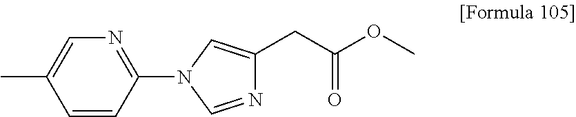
C1=C(C)C=CC(N2C=NC(CC(OC)=O)=C2)=N1
